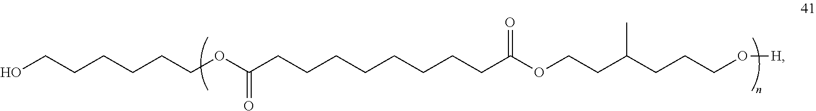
OCCCCCCOC(CCCCCCCCC(OCCC(CCCO[H])C)=O)=O
